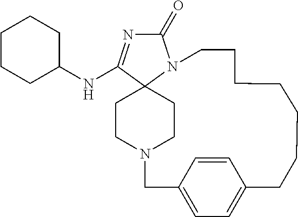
C1(=O)N=C(NC2CCCCC2)C23N1CCCCCCCC1=CC=C(CN(CC2)CC3)C=C1
